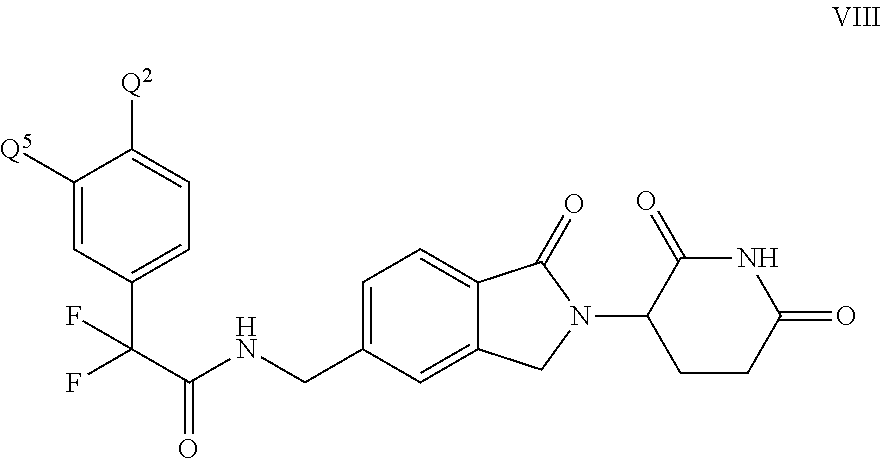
C1([Q5])=CC(C(F)(C(NCC2=CC=C3C(=C2)CN(C2CCC(=O)NC2=O)C3=O)=O)F)=CC=C1[Q2]
